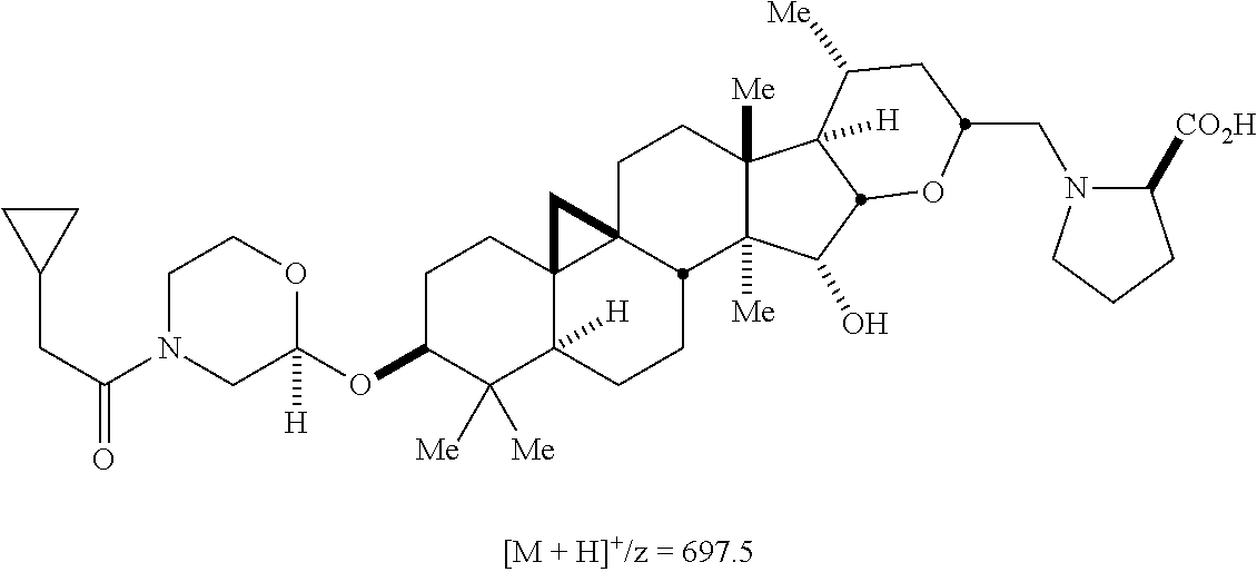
C1C(OC2([H])OCCN(C(CC3CC3)=O)C2)C([Me])([Me])C2([H])C3(C1)C1(CCC4([Me])C([Me])(C(O)C5C4([H])C([Me])CC(CN4C([CO2H])CCC4)O5)C1CC2)C3
